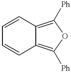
C1=CC2=C([Ph])OC([Ph])=C2C=C1
